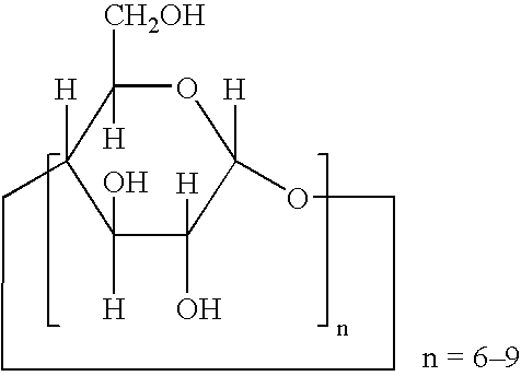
O1C([CH2OH])([H])C2([H])C([H])(O)C(O)([H])C1([H])OCCCC2
